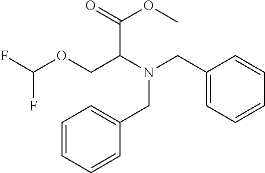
C1=CC=CC(CN(CC2=CC=CC=C2)C(COC(F)F)C(=O)OC)=C1
